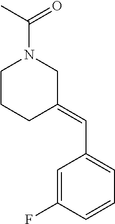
C1(=CC2=CC=CC(F)=C2)CN(C(C)=O)CCC1
